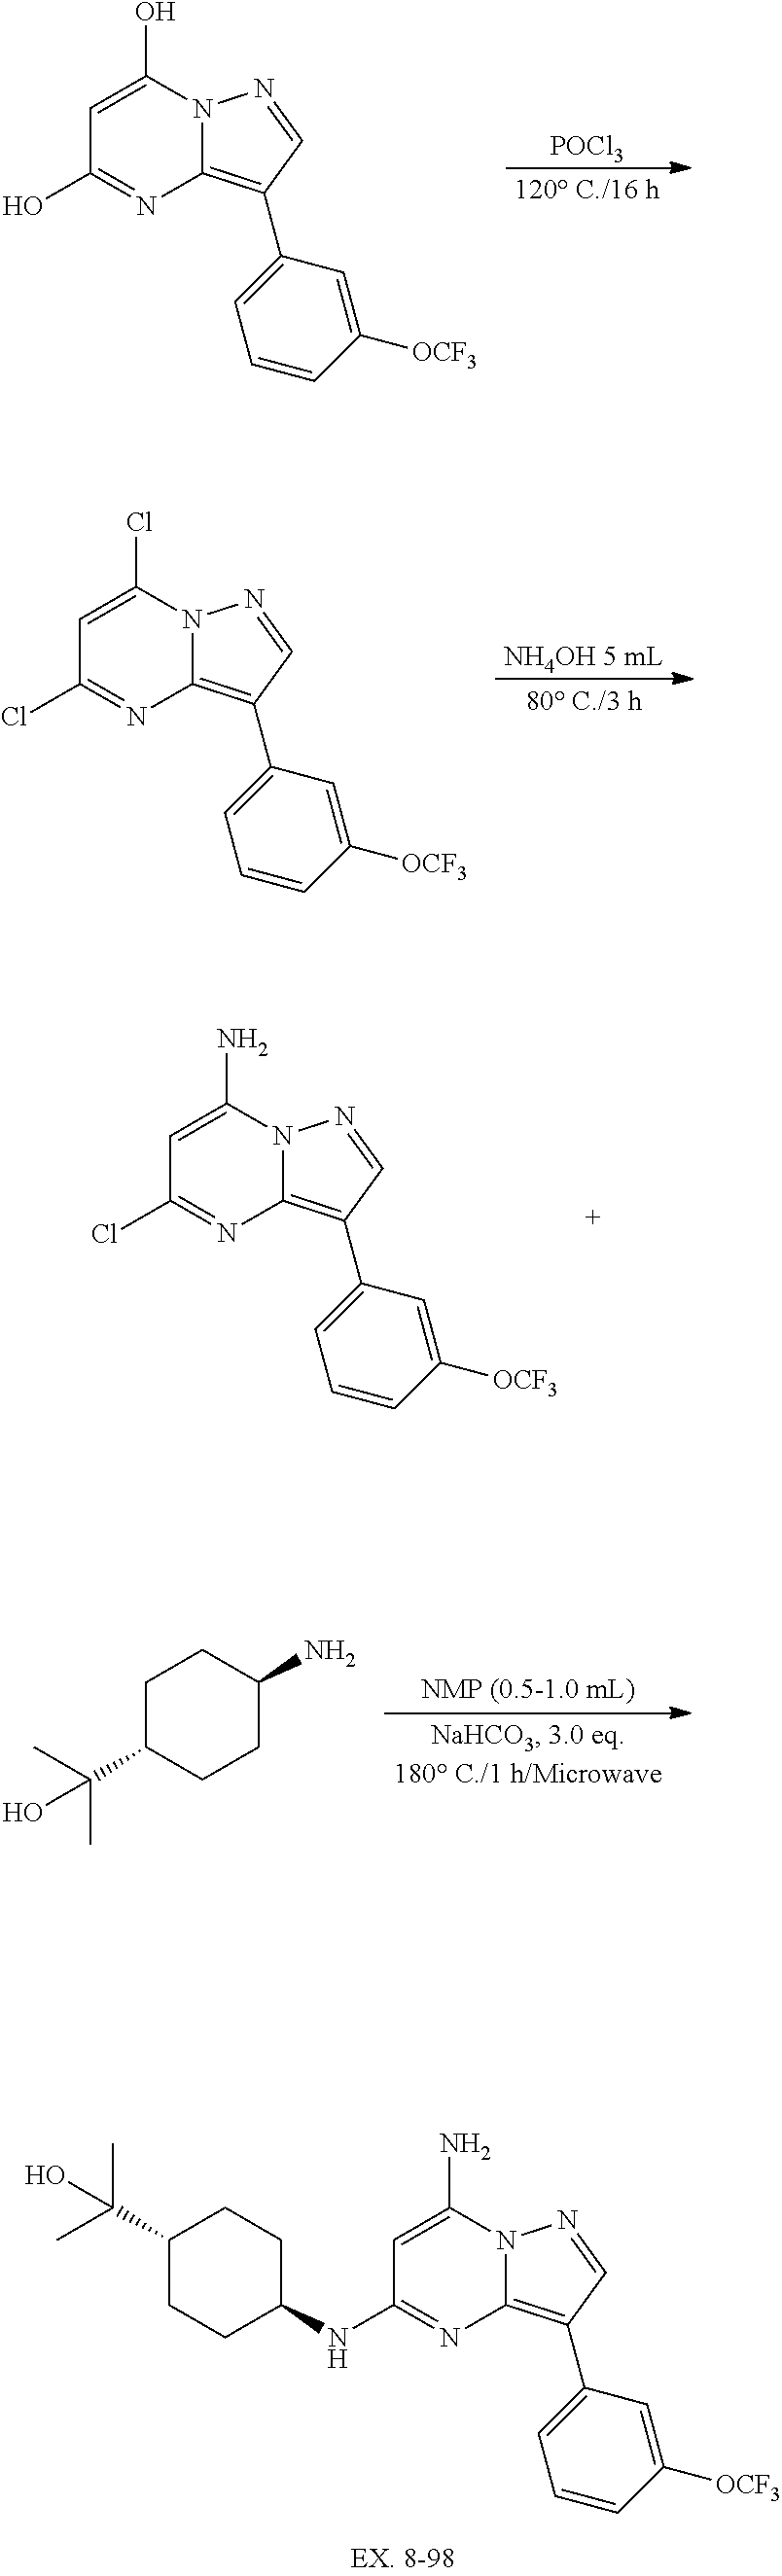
C1=C(C2=C3N(N=C2)C(O)=CC(O)=N3)C=C([OCF3])C=C1.[POCl3].C1=C(C2=C3N(N=C2)C(Cl)=CC(Cl)=N3)C=C([OCF3])C=C1.[NH4OH 5 mL].C1=C(C2=C3N(N=C2)C(N)=CC(Cl)=N3)C=C([OCF3])C=C1.C1C(C(C)(C)O)CCC(N)C1.C1=C(C2=C3N(N=C2)C(N)=CC(NC2CCC(C(C)(C)O)CC2)=N3)C=C([OCF3])C=C1
